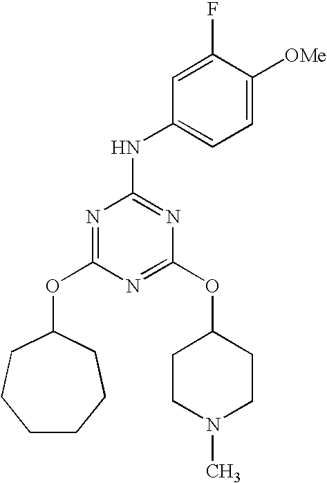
C1CCCC(OC2=NC(NC3=CC=C([OMe])C(F)=C3)=NC(OC3CCN(C)CC3)=N2)CC1
